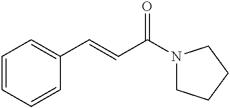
C1=CC=CC(C=CC(=O)N2CCCC2)=C1
